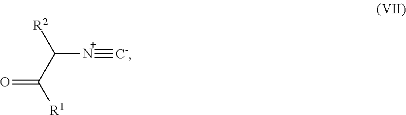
C([N+]#[C-])([R2])C(=O)[R1]
